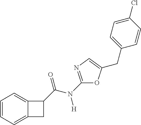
C1=CC=C2C(=C1)C(C(=O)N(C1=NC=C(CC3=CC=C(Cl)C=C3)O1)[H])C2
